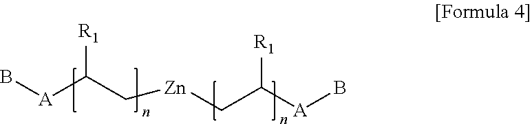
B[A]C(C[Zn]CC([A]B)[R1])[R1]
